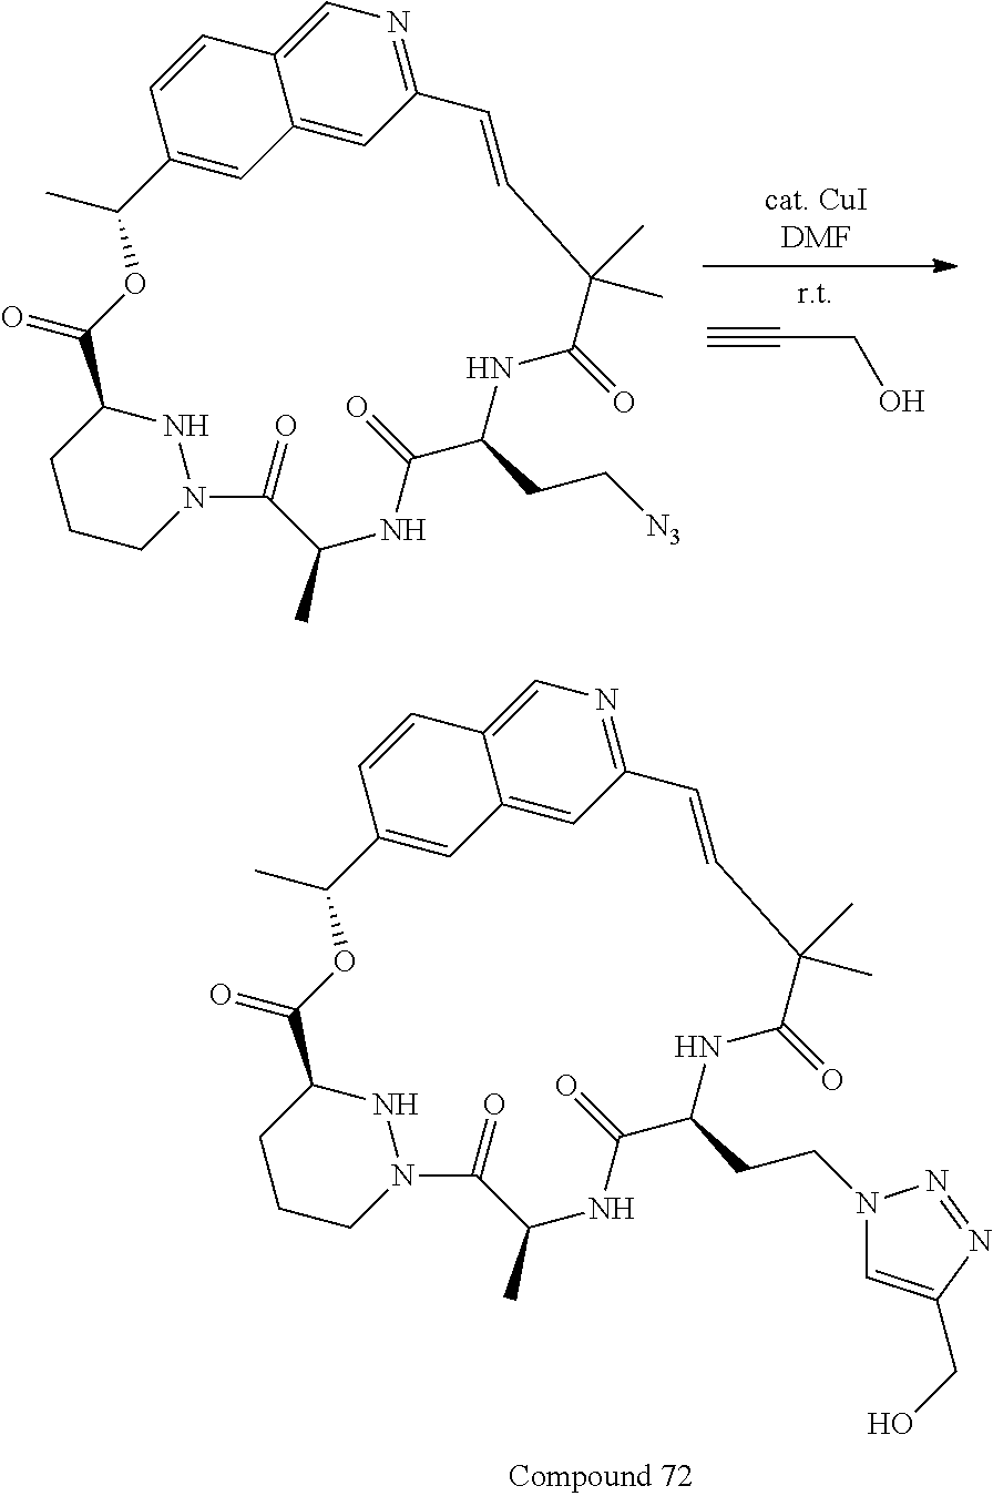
N1C2CCCN1C(=O)C(C)NC(=O)C(CC[N3])NC(=O)C(C)(C)C=CC1=NC=C3C(=C1)C=C(C(C)OC2=O)C=C3.C#CCO.N1C2CCCN1C(=O)C(C)NC(=O)C(CCN1C=C(CO)N=N1)NC(=O)C(C)(C)C=CC1=NC=C3C(=C1)C=C(C(C)OC2=O)C=C3
